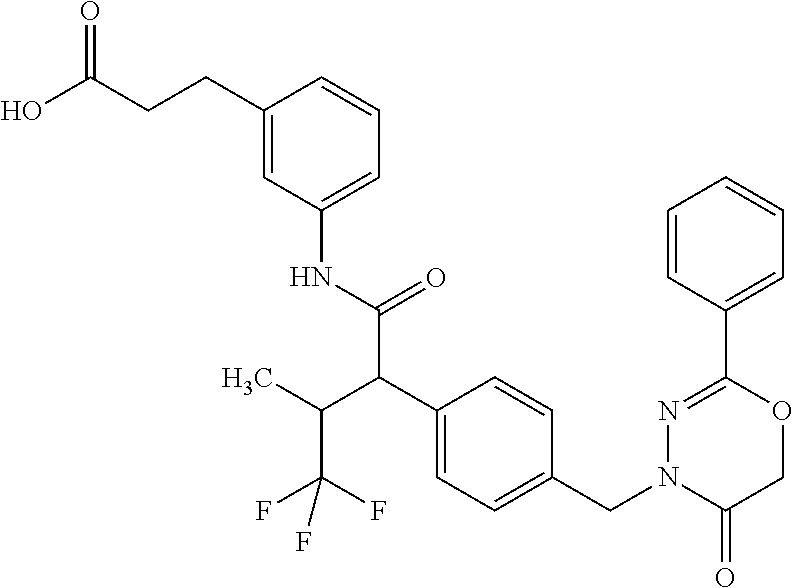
C(C(O)=O)CC1=CC(NC(C(C2=CC=C(CN3C(=O)COC(C4=CC=CC=C4)=N3)C=C2)C(C(F)(F)F)C)=O)=CC=C1
